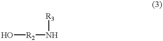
O[R2]N[R3]
